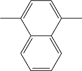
C12=CC=CC=C1C(C)=CC=C2C
